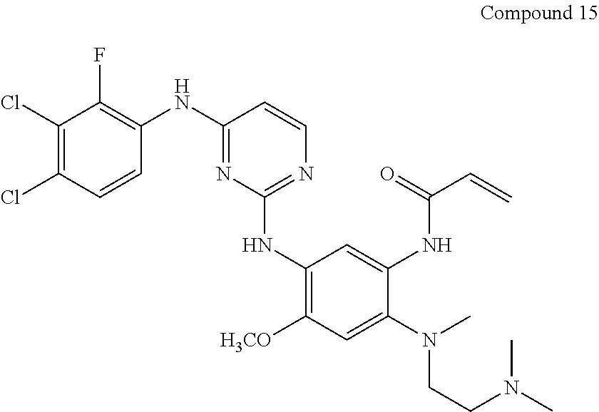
C1(Cl)=C(Cl)C=CC(NC2=NC(NC3=C([H3CO])C=C(N(CCN(C)C)C)C(NC(=O)C=C)=C3)=NC=C2)=C1F
